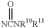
[NCNR10R11]=O
